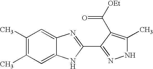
C1(C)=C(C)C=C2C(=C1)N=C(C1=NNC(C)=C1C([OEt])=O)N2
